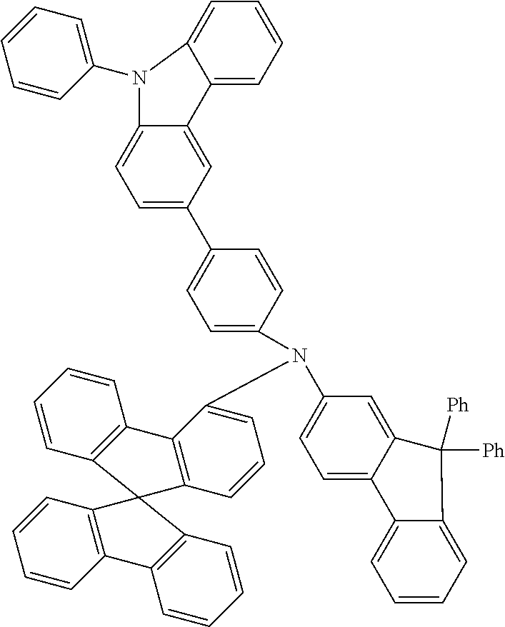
C1=CC2=C(C=C1)C1=C(C=CC=C1N(C1=CC=C3C(=C1)C([Ph])([Ph])C1=CC=CC=C31)C1=CC=C(C3=CC=C4C(=C3)C3=CC=CC=C3N4C3=CC=CC=C3)C=C1)C21C2=C(C=CC=C2)C2=C1C=CC=C2
